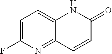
C1=C(F)N=C2C(=C1)NC(=O)C=C2
